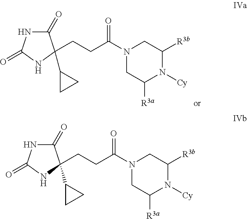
C1C([R3a])N([Cy])C([R3b])CN1C(CCC1(C2CC2)C(=O)NC(=O)N1)=O.C1C([R3a])N([Cy])C([R3b])CN1C(CCC1(C2CC2)C(=O)NC(=O)N1)=O
